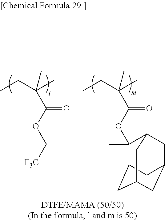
CCC(C)(C)C(OC[F3C])=O.CCC(C)(C)C(OC1(C)C2CC3CC(CC1C3)C2)=O
